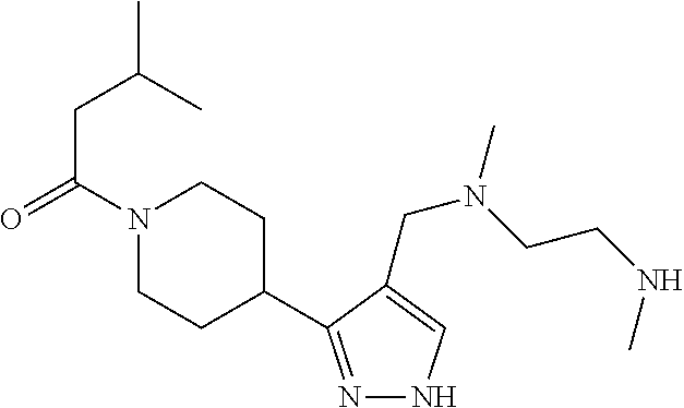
N1=C(C2CCN(C(CC(C)C)=O)CC2)C(CN(C)CCNC)=CN1
